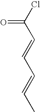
O=C(Cl)C=CC=CC
